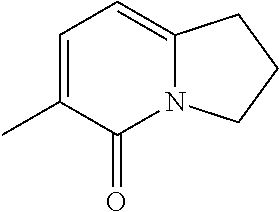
C1=C(C)C(=O)N2C(=C1)CCC2
